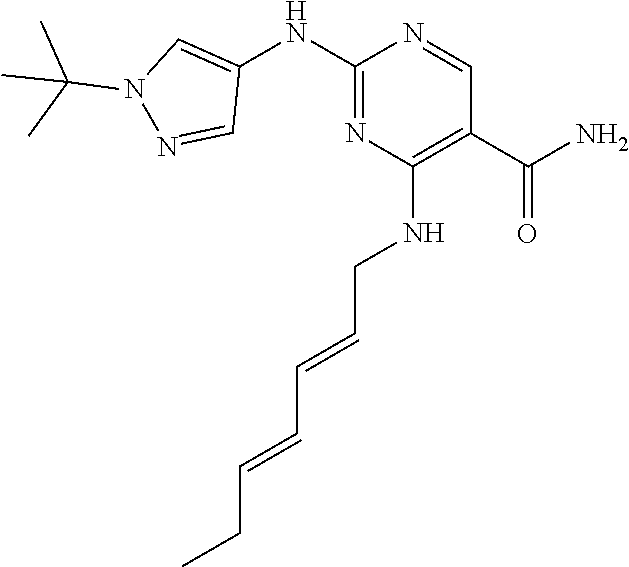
CC(C)(N1N=CC(NC2=NC(NCC=CC=CCC)=C(C(N)=O)C=N2)=C1)C
